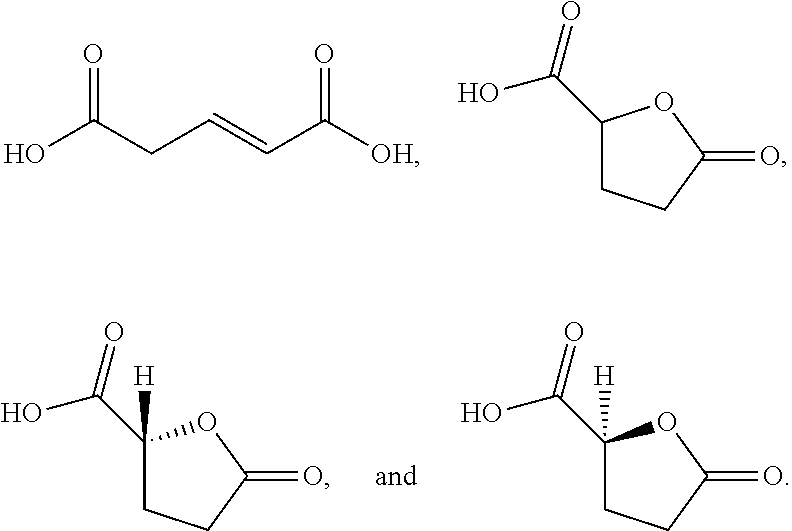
C1(C(O)=O)CCC(=O)O1.OC(CC=CC([OH])=O)=O.O1C([H])(C(O)=O)CCC1=O.O1C([H])(C(O)=O)CCC1=O
